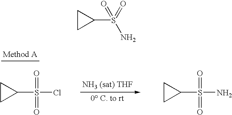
C1(S(Cl)(=O)=O)CC1.C1(S(N)(=O)=O)CC1.C1(S(N)(=O)=O)CC1
